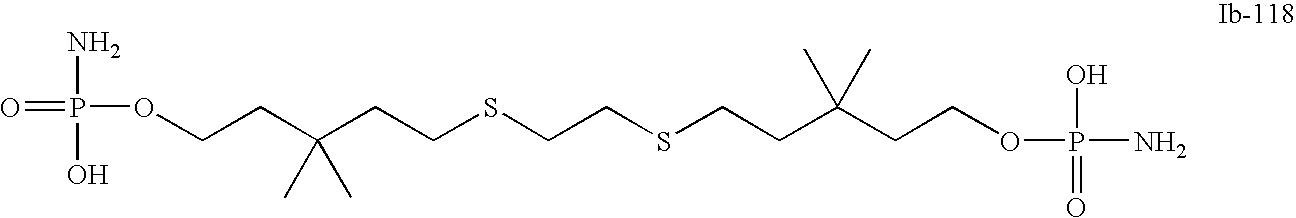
O(CCC(CCSCCSCCC(CCOP(N)(O)=O)(C)C)(C)C)P(=O)(N)O
